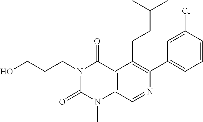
C12=C(C=NC(C3=CC=CC(Cl)=C3)=C1CCC(C)C)N(C)C(=O)N(CCCO)C2=O
